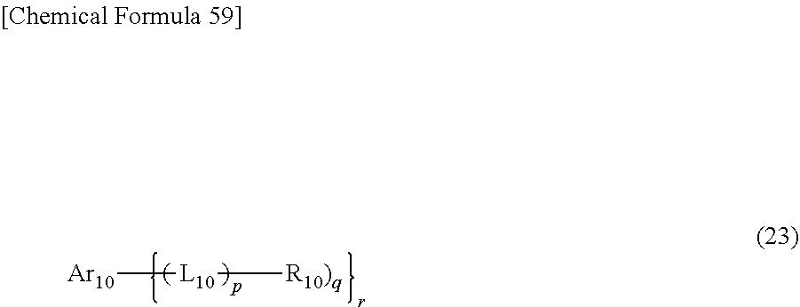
[Ar10][L10][R10)q]
